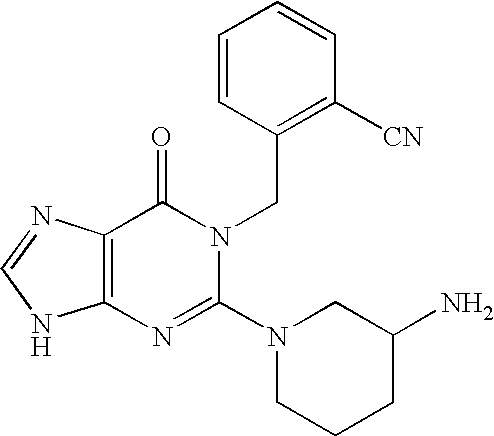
C12=C(N=CN1)C(=O)N(CC1=C([CN])C=CC=C1)C(N1CCCC(N)C1)=N2
